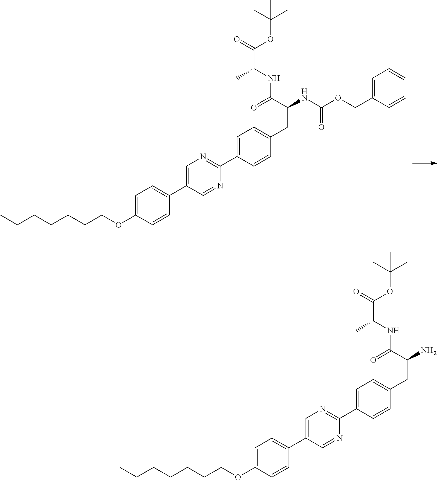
CCCCCCCOC1=CC=C(C2=CN=C(C3=CC=C(CC(C(NC(C(=O)OC(C)(C)C)C)=O)NC(=O)OCC4=CC=CC=C4)C=C3)N=C2)C=C1.CCCCCCCOC1=CC=C(C2=CN=C(C3=CC=C(CC(C(NC(C(=O)OC(C)(C)C)C)=O)N)C=C3)N=C2)C=C1
